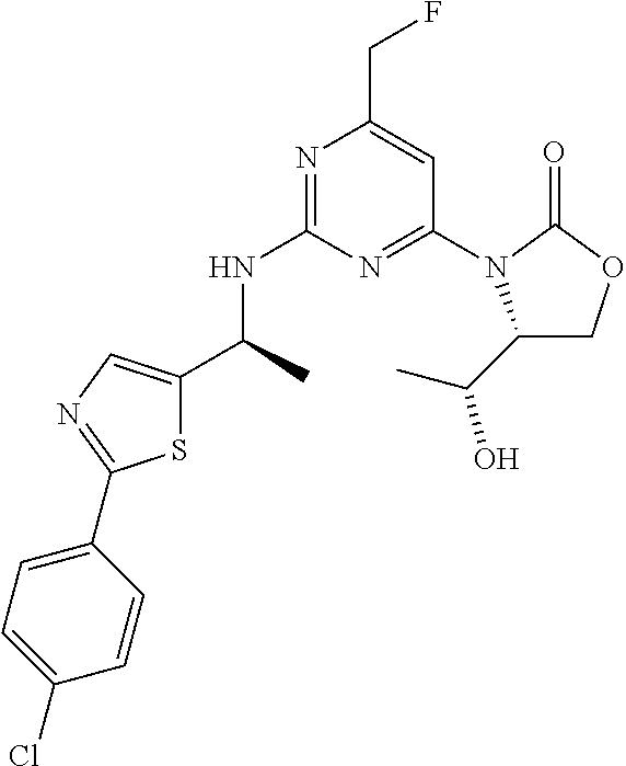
N1=C(NC(C)C2=CN=C(C3=CC=C(Cl)C=C3)S2)N=C(N2C(C(C)O)COC2=O)C=C1CF
